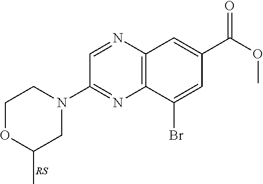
N1(C2=NC3=C(N=C2)C=C(C(OC)=O)C=C3Br)CCOC(C)C1
